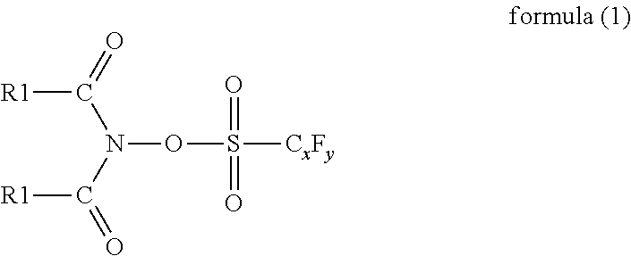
[R1]C(=O)N(OS([CxFy])(=O)=O)C([R1])=O
